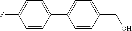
FC1=CC=C(C2=CC=C(CO)C=C2)C=C1
